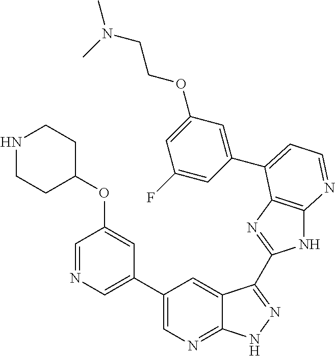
C1(C2=CN=CC(OC3CCNCC3)=C2)=CN=C2C(=C1)C(C1=NC3=C(N1)N=CC=C3C1=CC(OCCN(C)C)=CC(F)=C1)=NN2
